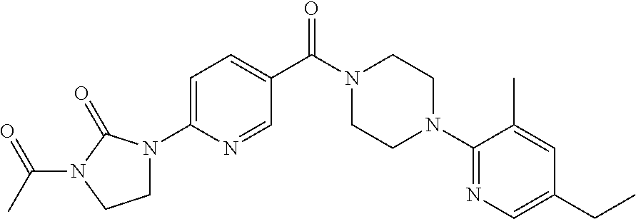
C1=C(N2CCN(C(C)=O)C2=O)N=CC(C(N2CCN(C3=NC=C(CC)C=C3C)CC2)=O)=C1
